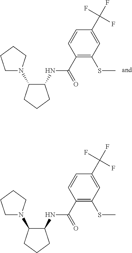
C1(NC(C2=C(SC)C=C(C(F)(F)F)C=C2)=O)C(N2CCCC2)CCC1.C1(NC(C2=C(SC)C=C(C(F)(F)F)C=C2)=O)C(N2CCCC2)CCC1
